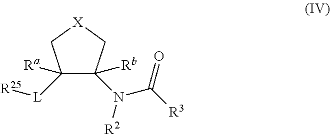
C1([L][R25])([Ra])C(N([R2])C([R3])=O)([Rb])C[X]C1
